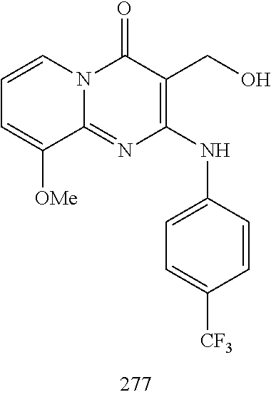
C1=CC=C([OMe])C2=NC(NC3=CC=C([CF3])C=C3)=C(CO)C(=O)N12
